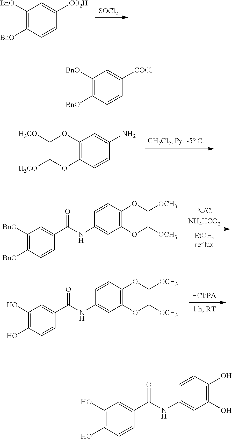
C1([BnO])=C([BnO])C=CC([CO2H])=C1.[SOCl2].C1([BnO])=C([BnO])C=CC([COCl])=C1.C1(OC[H3CO])=C(OC[H3CO])C=CC(N)=C1.C1([BnO])=C([BnO])C=CC(C(NC2=CC(OC[OCH3])=C(OC[OCH3])C=C2)=O)=C1.C1(O)=C(O)C=CC(C(NC2=CC(OC[OCH3])=C(OC[OCH3])C=C2)=O)=C1.C1(O)=C(O)C=CC(C(NC2=CC(O)=C(O)C=C2)=O)=C1
